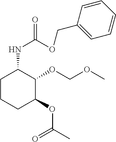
C1CCC(OC(C)=O)C(OCOC)C1NC(=O)OCC1=CC=CC=C1
